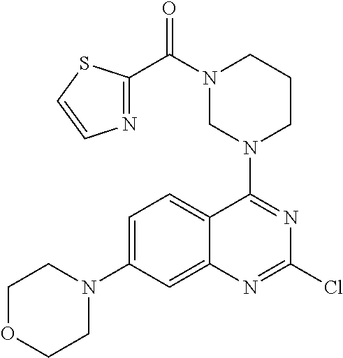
C1OCCN(C2=CC=C3C(=C2)N=C(Cl)N=C3N2CCCN(C(C3=NC=CS3)=O)C2)C1
